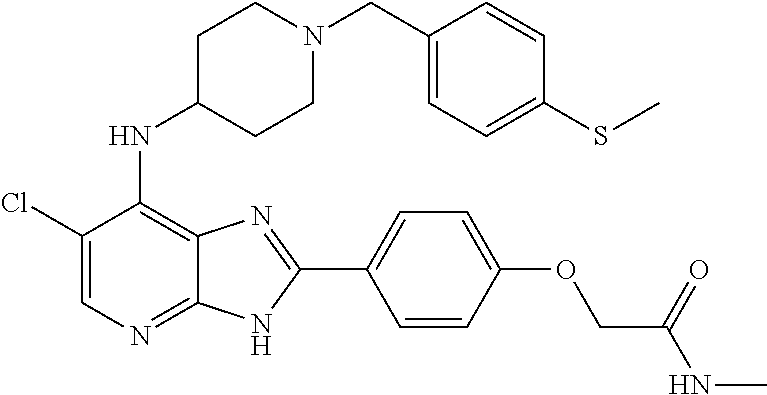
C1(Cl)=CN=C2C(=C1NC1CCN(CC3=CC=C(SC)C=C3)CC1)N=C(C1=CC=C(OCC(NC)=O)C=C1)N2
